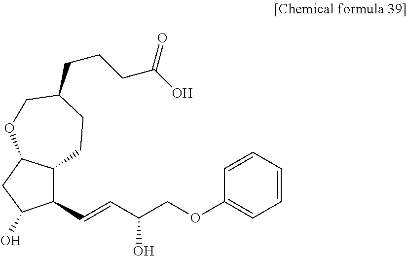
C12C(CC(O)C1C=CC(COC1=CC=CC=C1)O)OCC(CCCC(O)=O)CC2
